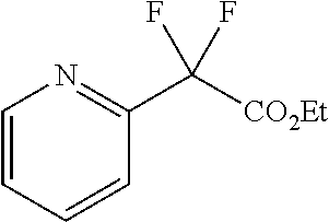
[CO2Et]C(C1=NC=CC=C1)(F)F
